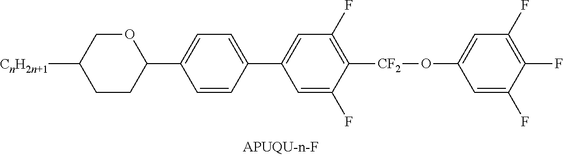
C1CC(C2=CC=C(C3=CC(F)=C([CF2]OC4=CC(F)=C(F)C(F)=C4)C(F)=C3)C=C2)OCC1[CnH2n+1]
